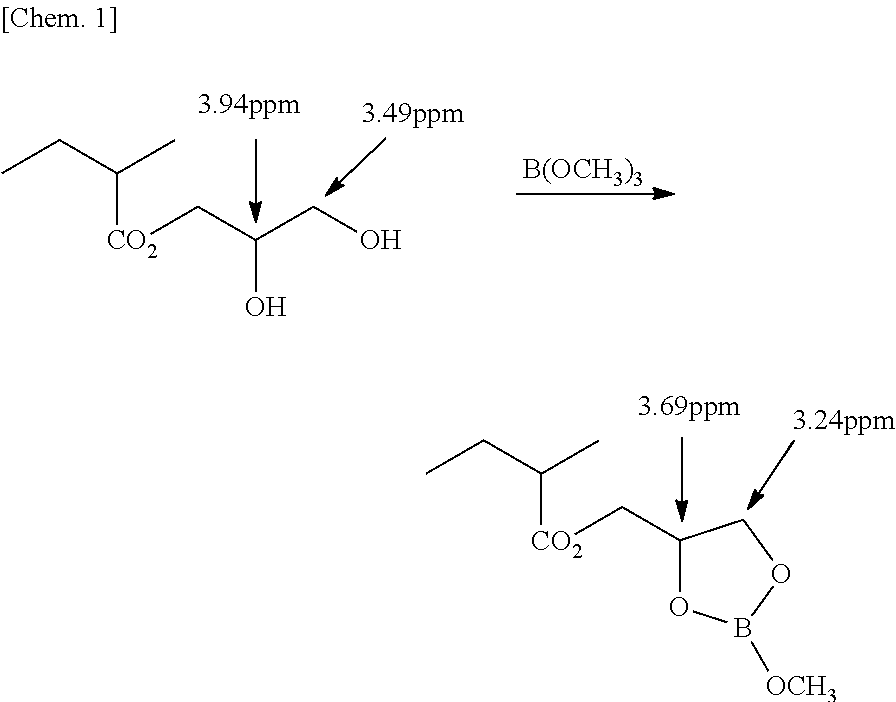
[CO2](CC(CO)O)C(CC)C.[B(OCH3)3].[CO2](CC1OB([OCH3])OC1)C(CC)C
